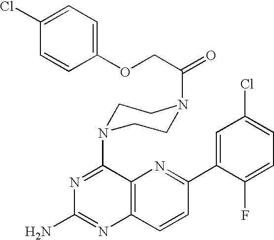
N1=C(N2CCN(C(=O)COC3=CC=C(Cl)C=C3)CC2)C2=C(N=C1N)C=CC(C1=CC(Cl)=CC=C1F)=N2
